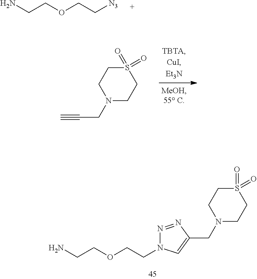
NCCOCC[N3].N1(CC#C)CCS(=O)(=O)CC1.NCCOCCN1C=C(CN2CCS(=O)(=O)CC2)N=N1
